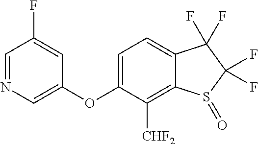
C1=C(OC2=CN=CC(F)=C2)C([CHF2])=C2C(=C1)C(F)(F)C(F)(F)S2=O
